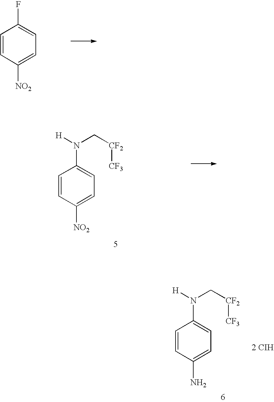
C1=CC([NO2])=CC=C1F.C1=CC([NO2])=CC=C1N([H])C[CF2][CF3].C1=CC(N)=CC=C1N([H])C[CF2][CF3].[2 CIH]
